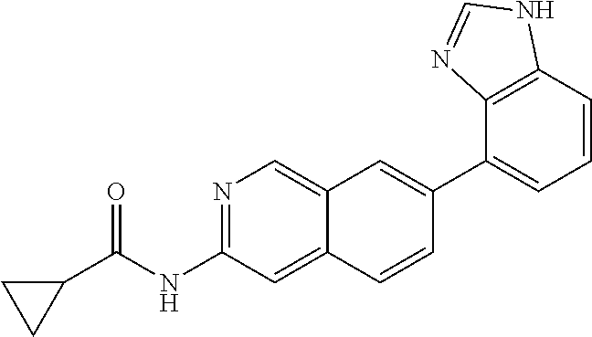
N1=C(NC(C2CC2)=O)C=C2C(=C1)C=C(C1=CC=CC3=C1N=CN3)C=C2
